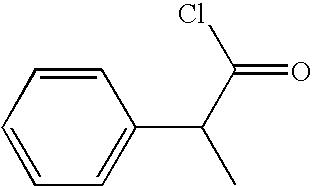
C1=CC=C(C(C)C(=O)Cl)C=C1
